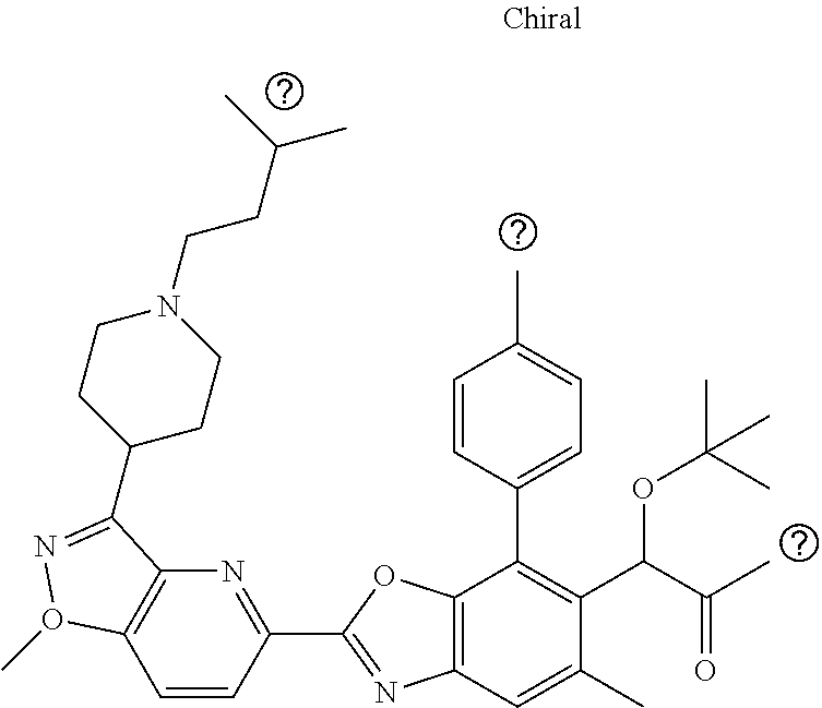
C1=CC(C2=NC3=C(O2)C(C2=CC=C(C)C=C2)=C(C(C(C)=O)OC(C)(C)C)C(C)=C3)=NC2=C1O(C)N=C2C1CCN(CCC(C)C)CC1
